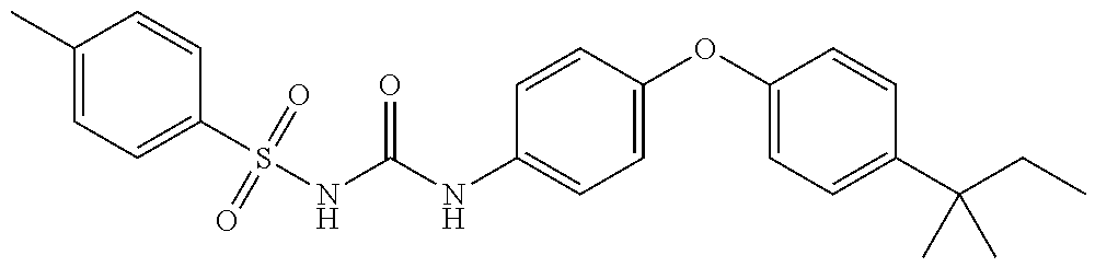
C1(C)=CC=C(S(NC(NC2=CC=C(OC3=CC=C(C(CC)(C)C)C=C3)C=C2)=O)(=O)=O)C=C1
